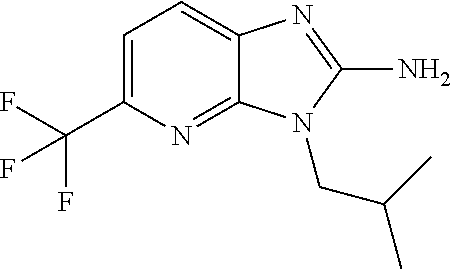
C1=C(C(F)(F)F)N=C2C(=C1)N=C(N)N2CC(C)C
